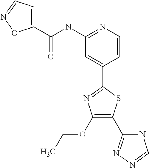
C1(OCC)=C(C2=NN=CN2)SC(C2=CC(NC(C3=CC=NO3)=O)=NC=C2)=N1
